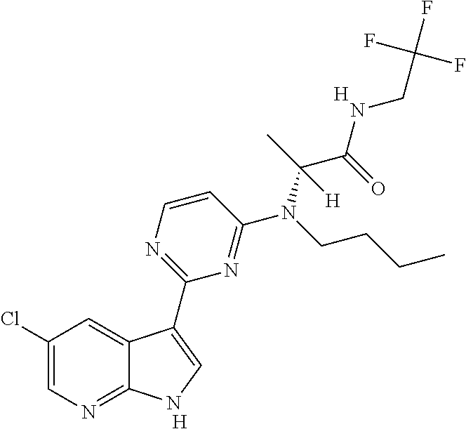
C1(Cl)=CN=C2C(=C1)C(C1=NC=CC(N(C(C(=O)NCC(F)(F)F)(C)[H])CCCC)=N1)=CN2.[H].[H]
